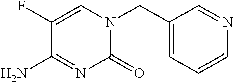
C1(CN2C(=O)N=C(N)C(F)=C2)=CC=CN=C1
